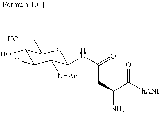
C1(O)C(O)C([NHAc])C(NC(CC(C(=O)[hANP])N)=O)OC1CO
